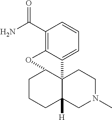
C12CCCC3([H])CN(C)CCC13C1=CC=CC(C(N)=O)=C1O2
